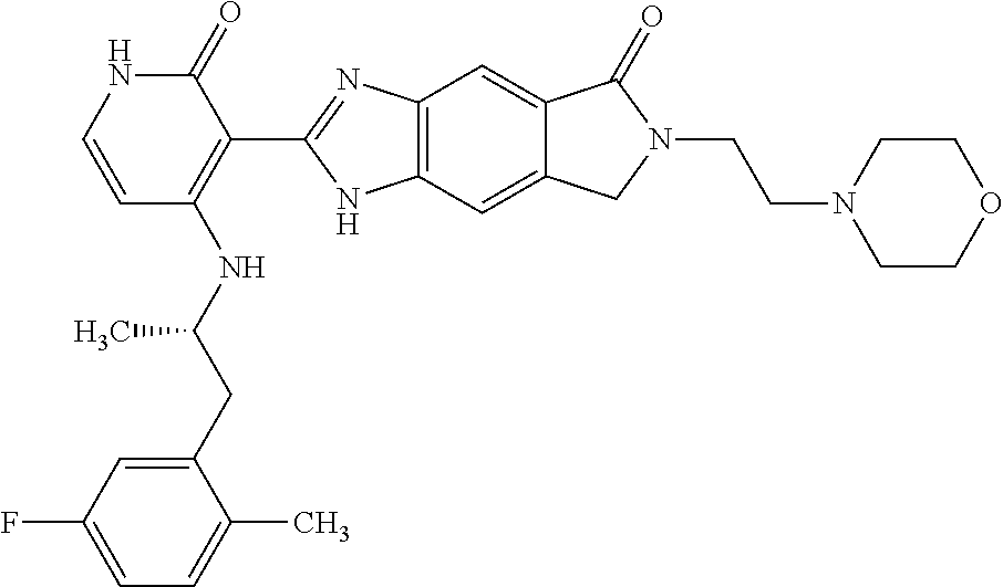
C1=C(CC(NC2=C(C3=NC4=C(N3)C=C3C(=C4)C(=O)N(CCN4CCOCC4)C3)C(=O)NC=C2)C)C(C)=CC=C1F
